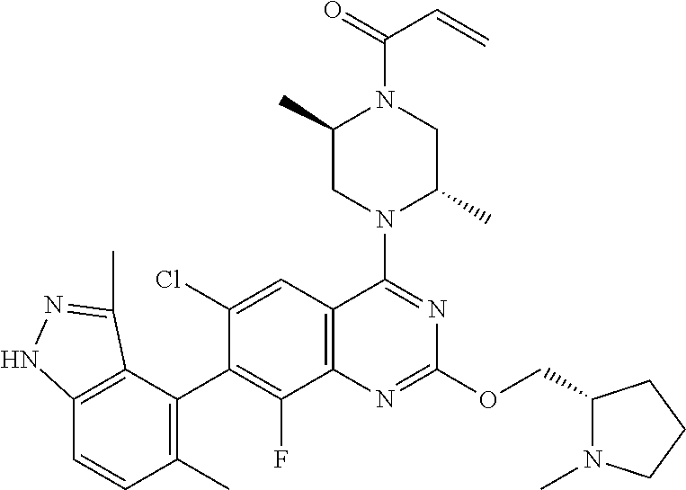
C12=C(C(C3=C(F)C4=C(C=C3Cl)C(N3C(C)CN(C(=O)C=C)C(C)C3)=NC(OCC3N(C)CCC3)=N4)=C(C)C=C1)C(C)=NN2
